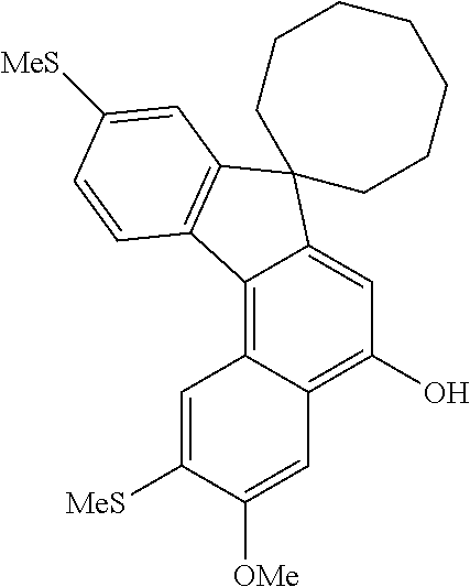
C12=C3C(=C(O)C=C1C1(C4=C2C=CC([MeS])=C4)CCCCCCC1)C=C([OMe])C([MeS])=C3
